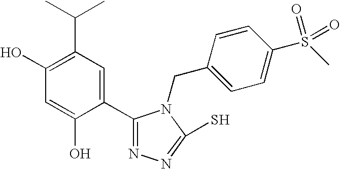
C1(O)=C(C(C)C)C=C(C2=NN=C(S)N2CC2=CC=C(S(C)(=O)=O)C=C2)C(O)=C1
